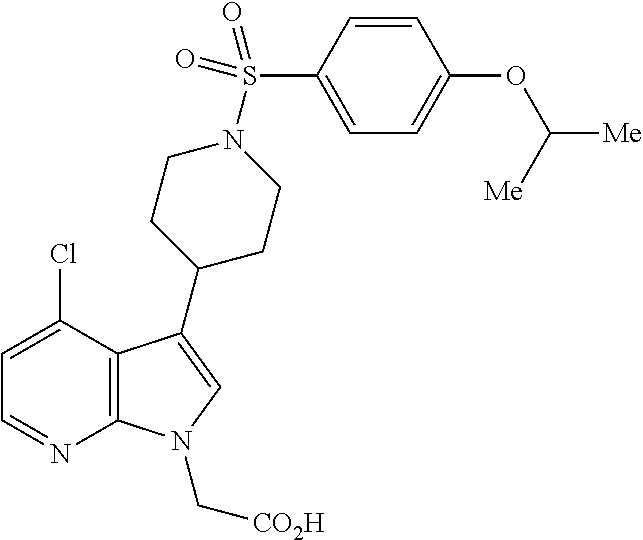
C12=C(C(C3CCN(S(C4=CC=C(OC([Me])[Me])C=C4)(=O)=O)CC3)=CN1C[CO2H])C(Cl)=CC=N2
